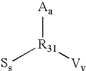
[R31]([Aa])([Vv])[Ss]
